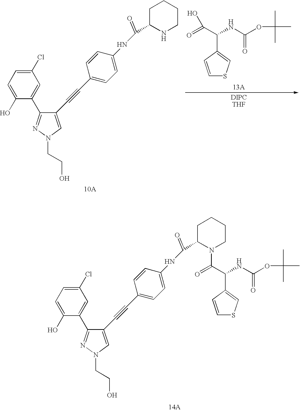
C1(Cl)=CC=C(O)C(C2=NN(CCO)C=C2C#CC2=CC=C(NC(C3NCCCC3)=O)C=C2)=C1.C(NC(OC(C)(C)C)=O)(C(=O)O)C1=CSC=C1.C1(Cl)=CC=C(O)C(C2=NN(CCO)C=C2C#CC2=CC=C(NC(C3N(C(=O)C(NC(OC(C)(C)C)=O)C4=CSC=C4)CCCC3)=O)C=C2)=C1
